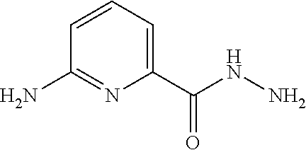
C1(C(NN)=O)=CC=CC(N)=N1
